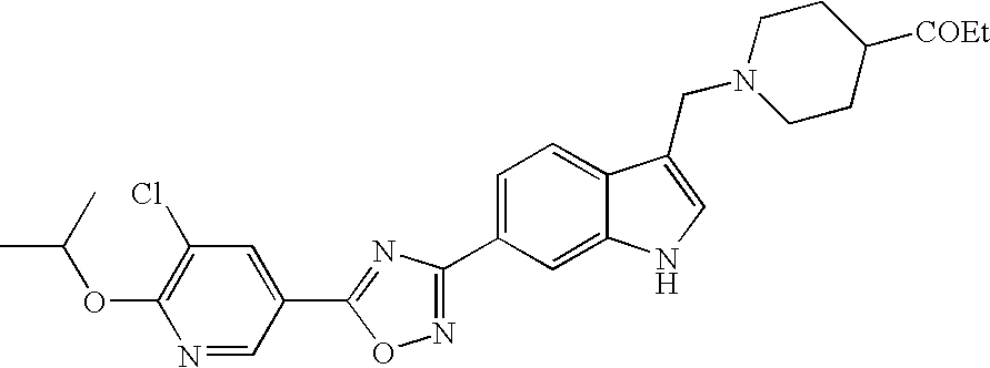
C1=C(C2=NOC(C3=CC(Cl)=C(OC(C)C)N=C3)=N2)C=C2C(=C1)C(CN1CCC([COEt])CC1)=CN2
